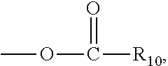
COC([R10])=O
